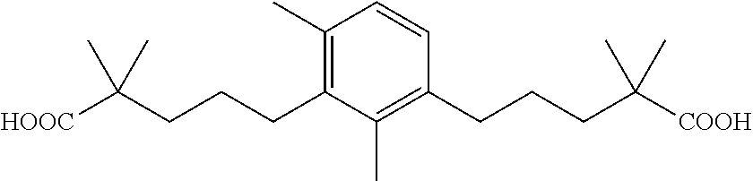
C1(C)=C(CCCC([HOOC])(C)C)C(C)=C(CCCC([COOH])(C)C)C=C1
